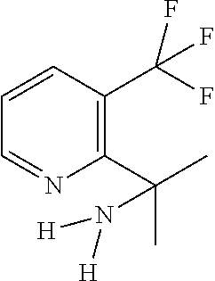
C1(C(C)(C)N([H])[H])=C(C(F)(F)F)C=CC=N1
